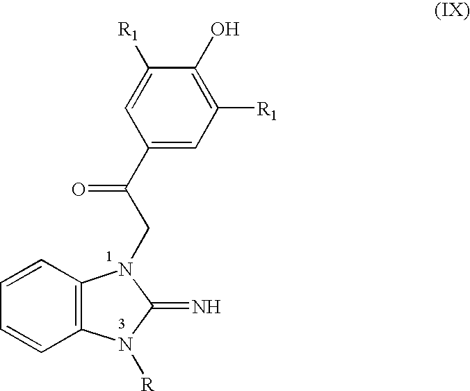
C1(O)=C([R1])C=C(C(CN2C3=C(N([R])C2=N)C=CC=C3)=O)C=C1[R1]
